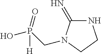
OP(CN1C(=N)NCC1)(=O)[H]
